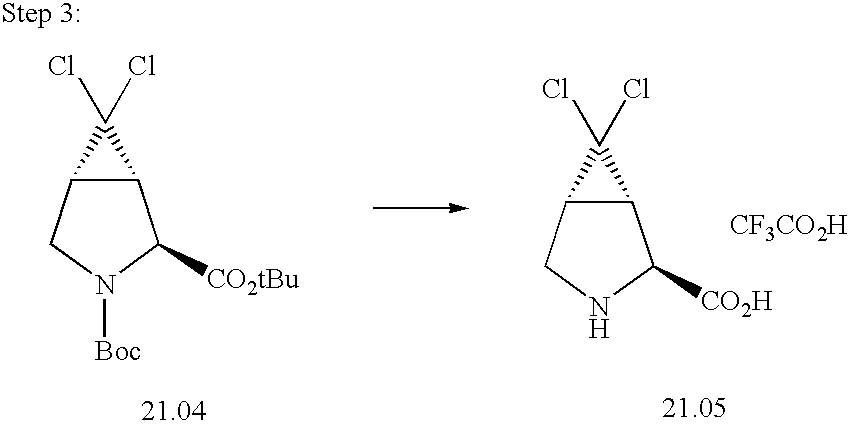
C12C(CNC1[CO2H])C2(Cl)Cl.[CF3CO2H].C12C(CN([Boc])C1[CO2tBu])C2(Cl)Cl
